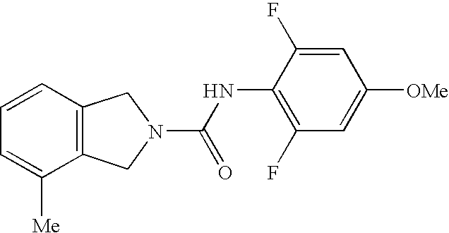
C1=CC2=C(C([Me])=C1)CN(C(NC1=C(F)C=C([OMe])C=C1F)=O)C2
